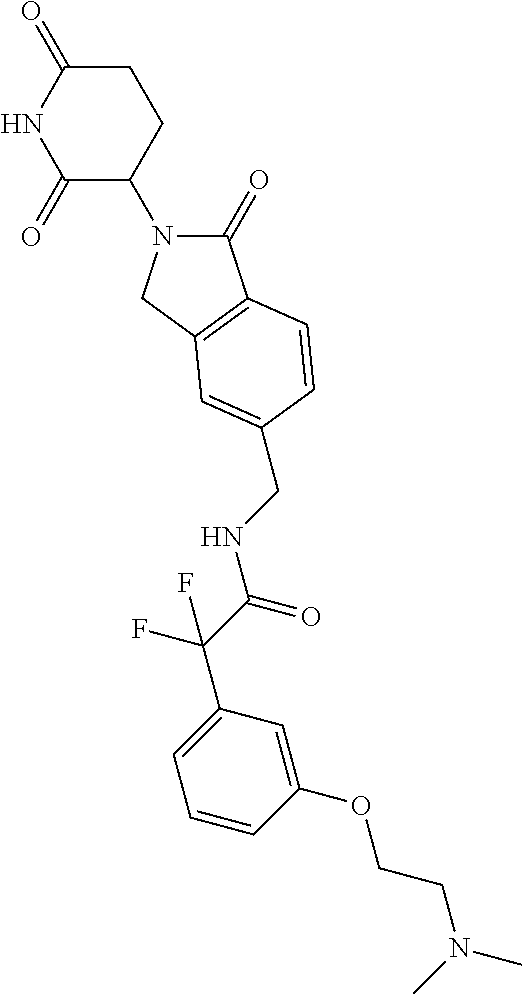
C1(=O)N(C2CCC(=O)NC2=O)CC2=C1C=CC(CNC(C(F)(F)C1=CC=CC(OCCN(C)C)=C1)=O)=C2
